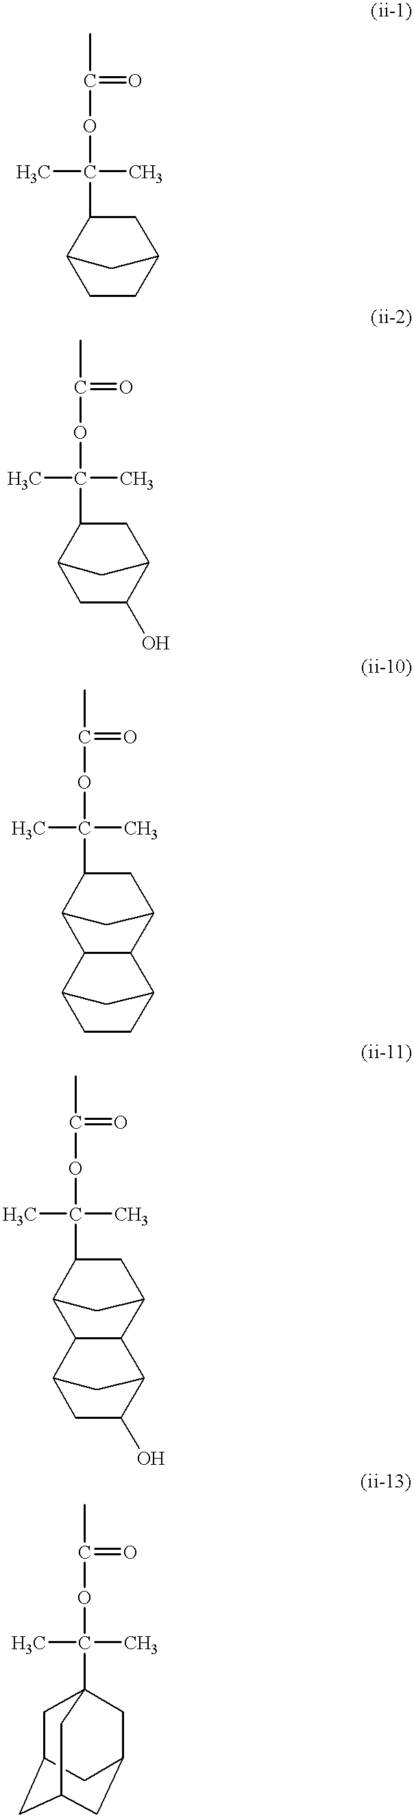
C1CC2CC(C(OC(C)=O)(C)C)C1C2.C1C(O)C2CC(C(OC(C)=O)(C)C)C1C2.C(OC(C)=O)(C)(C)C1CC2C3C4CCC(C3C1C2)C4.C(OC(C)=O)(C)(C)C1CC2C3C4C(O)CC(C3C1C2)C4.C(OC(C)=O)(C)(C)C12CC3CC(CC(C1)C3)C2
